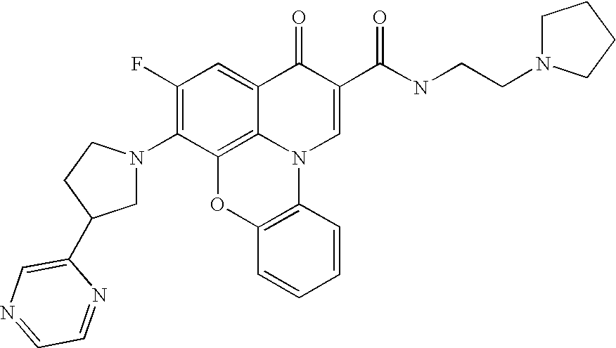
C1(F)=C(N2CC(C3=CN=CC=N3)CC2)C2=C3C(=C1)C(=O)C(C(NCCN1CCCC1)=O)=CN3C1=C(O2)C=CC=C1
